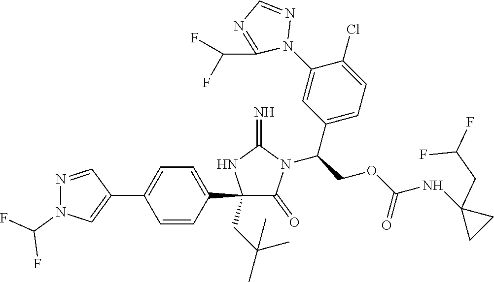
C1(C2=CC=C(C3=CN(C(F)F)N=C3)C=C2)(CC(C)(C)C)C(=O)N(C(COC(NC2(CC(F)F)CC2)=O)C2=CC=C(Cl)C(N3N=CN=C3C(F)F)=C2)C(=N)N1
